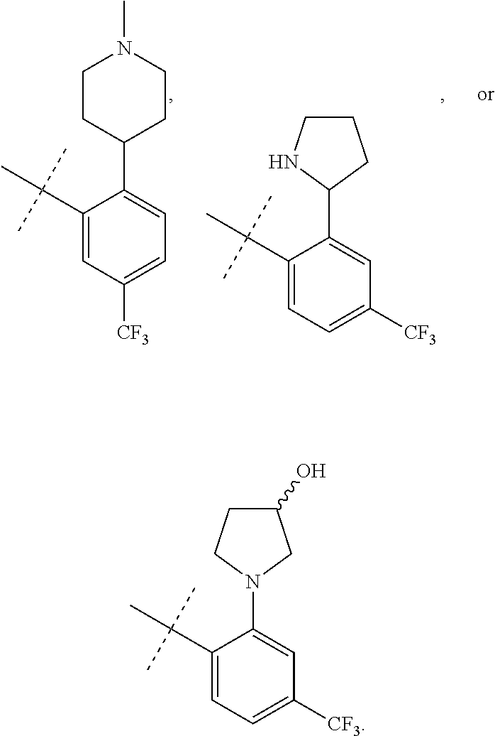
C1(C(C)(C)C)=CC=C([CF3])C=C1N1CC(O)CC1.C1(C(C)(C)C)=CC([CF3])=CC=C1C1CCN(C)CC1.C1(C(C)(C)C)=CC=C([CF3])C=C1C1CCCN1
